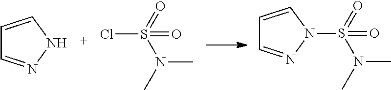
C1=CN(S(N(C)C)(=O)=O)N=C1.ClS(N(C)C)(=O)=O.C1=CNN=C1
